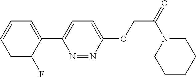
C1=C(F)C(C2=CC=C(OCC(=O)N3CCCCC3)N=N2)=CC=C1
